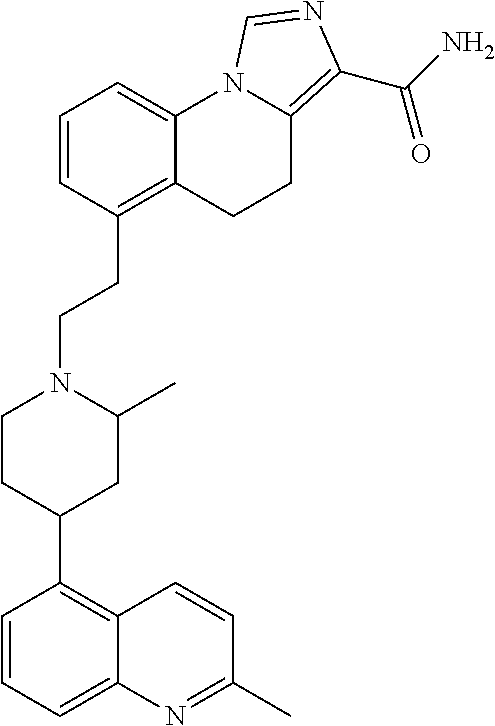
C1=CC(CCN2CCC(C3=C4C(=CC=C3)N=C(C)C=C4)CC2C)=C2C(=C1)N1C(=C(C(N)=O)N=C1)CC2
